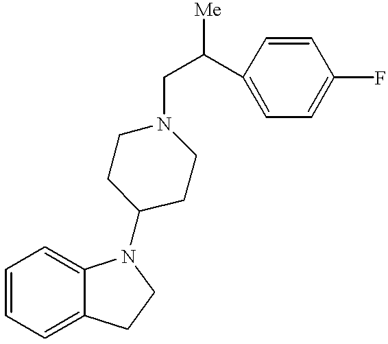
C1=CC=C2C(=C1)N(C1CCN(CC([Me])C3=CC=C(F)C=C3)CC1)CC2
